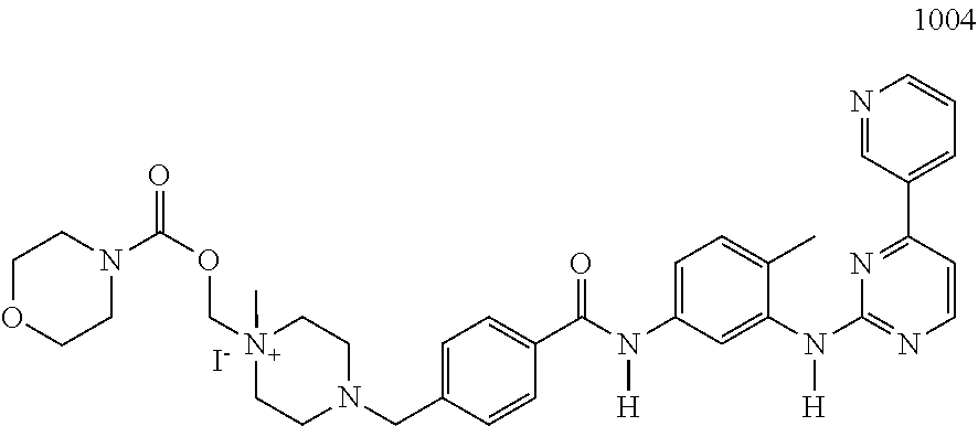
[N+]1(COC(N2CCOCC2)=O)(C)CCN(CC2=CC=C(C(N(C3=CC=C(C)C(N(C4=NC=CC(C5=CC=CN=C5)=N4)[H])=C3)[H])=O)C=C2)CC1.[I-]
